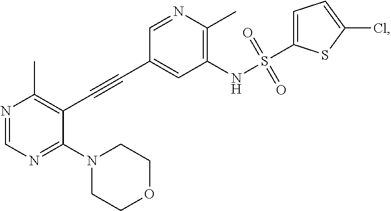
N1=CN=C(N2CCOCC2)C(C#CC2=CC(NS(=O)(=O)C3=CC=C(Cl)S3)=C(C)N=C2)=C1C
